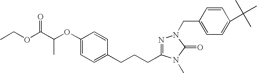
C1(OC(C(OCC)=O)C)=CC=C(CCCC2=NN(CC3=CC=C(C(C)(C)C)C=C3)C(=O)N2C)C=C1
